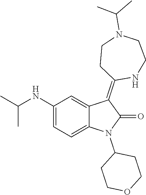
C1(NC(C)C)=CC=C2C(=C1)C(=C1NCCN(C(C)C)CC1)C(=O)N2C1CCOCC1
